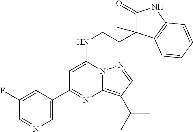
C1(C2=NC3=C(C(C)C)C=NN3C(NCCC3(C)C4=C(NC3=O)C=CC=C4)=C2)=CN=CC(F)=C1
